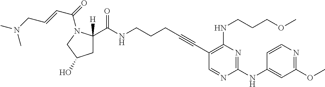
C(NCCCC#CC1=C(NCCCOC)N=C(NC2=CC(OC)=NC=C2)N=C1)(=O)C1([H])CC(O)CN1C(=O)C=CCN(C)C
